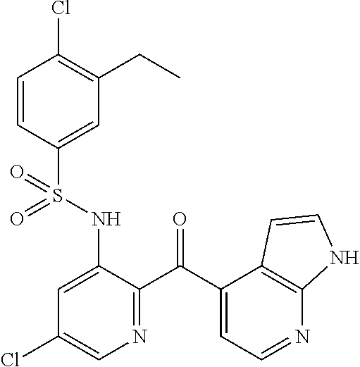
C1=CC(S(NC2=CC(Cl)=CN=C2C(C2=CC=NC3=C2C=CN3)=O)(=O)=O)=CC(CC)=C1Cl
